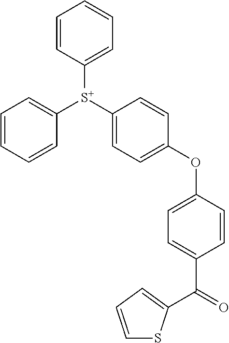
C1([S+](C2=CC=C(OC3=CC=C(C(=O)C4=CC=CS4)C=C3)C=C2)C2=CC=CC=C2)=CC=CC=C1
